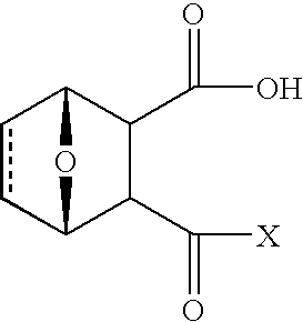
c1cC2C(C(=O)O)C(C(=O)[X])C1O2
